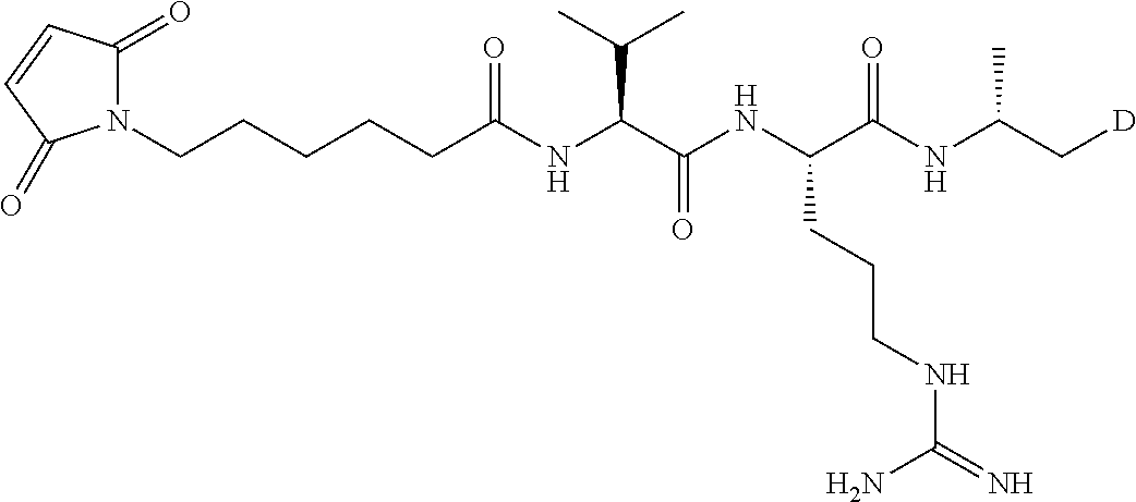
N1(CCCCCC(NC(C(NC(C(NC(C[D])C)=O)CCCNC(N)=N)=O)C(C)C)=O)C(=O)C=CC1=O
